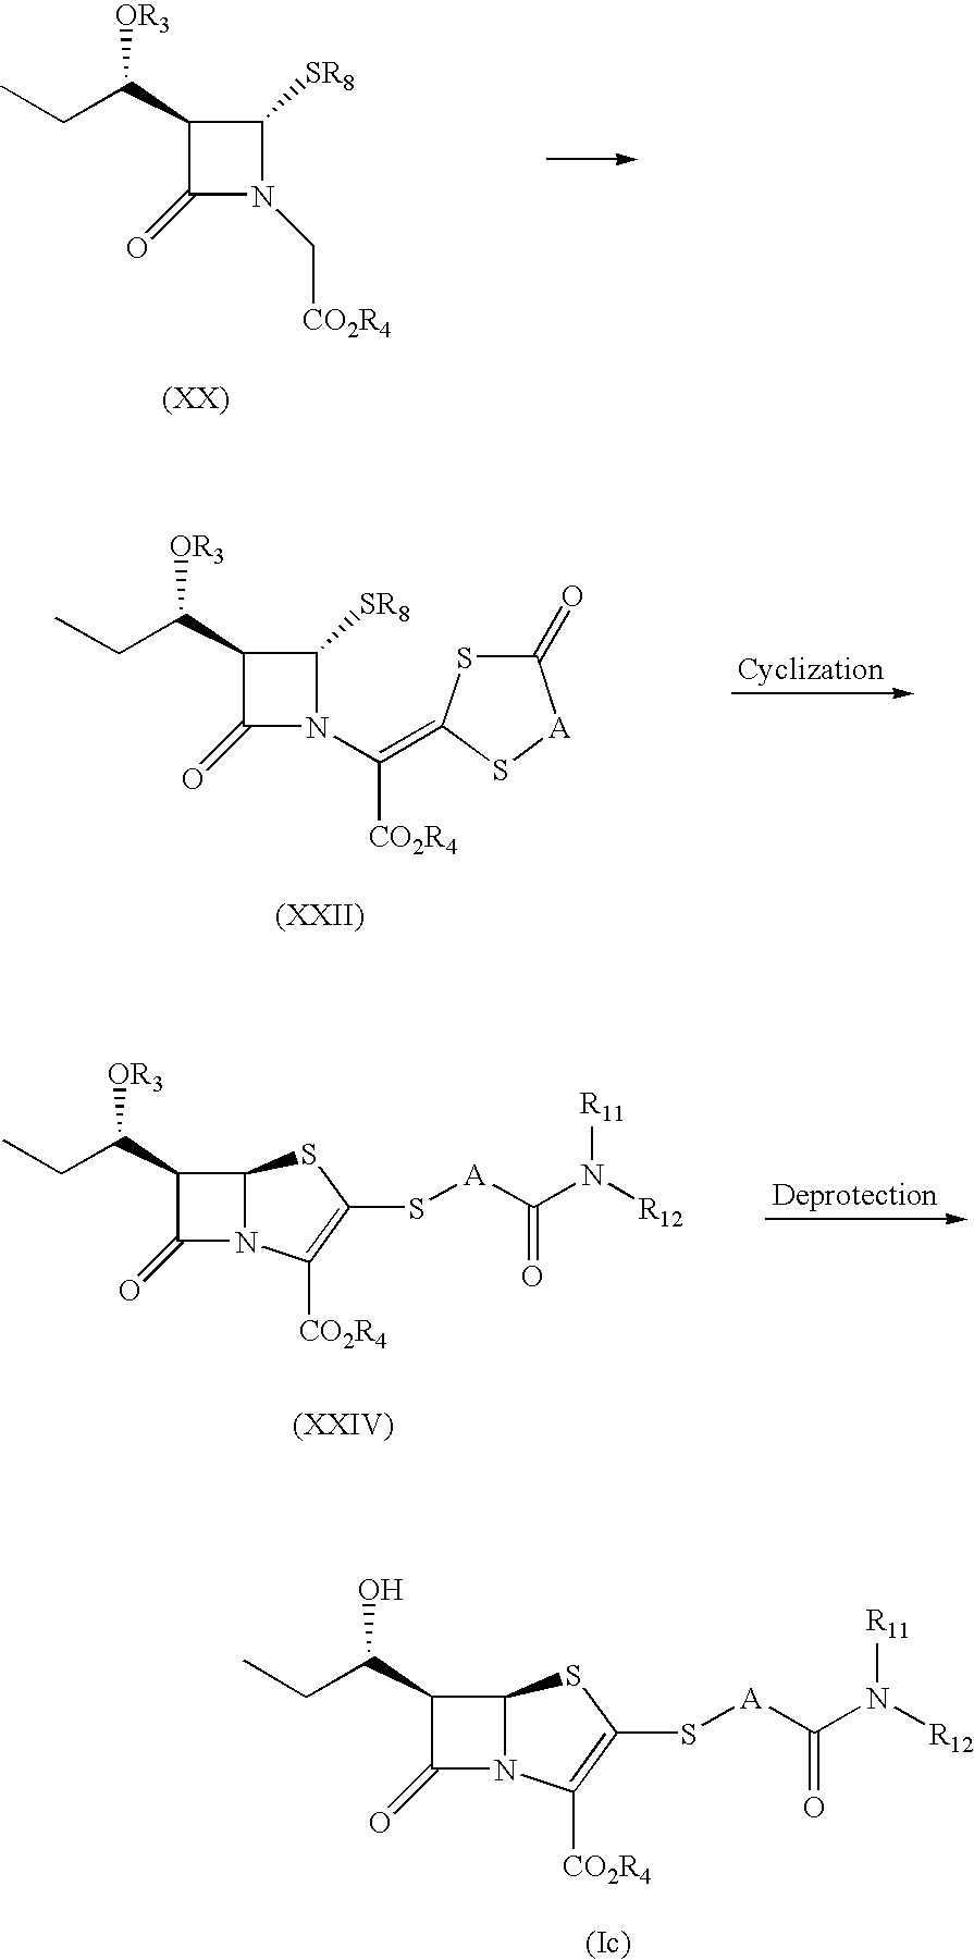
C1(C(CC)[OR3])C(=O)N(C[CO2R4])C1[SR8].C1(C(CC)[OR3])C(=O)N(C([CO2R4])=C2SC(=O)[A]S2)C1[SR8].C1(C(CC)[OR3])C(=O)N2C1SC(S[A]C(N([R12])[R11])=O)=C2[CO2R4].C1(C(CC)O)C(=O)N2C1SC(S[A]C(N([R12])[R11])=O)=C2[CO2R4]
